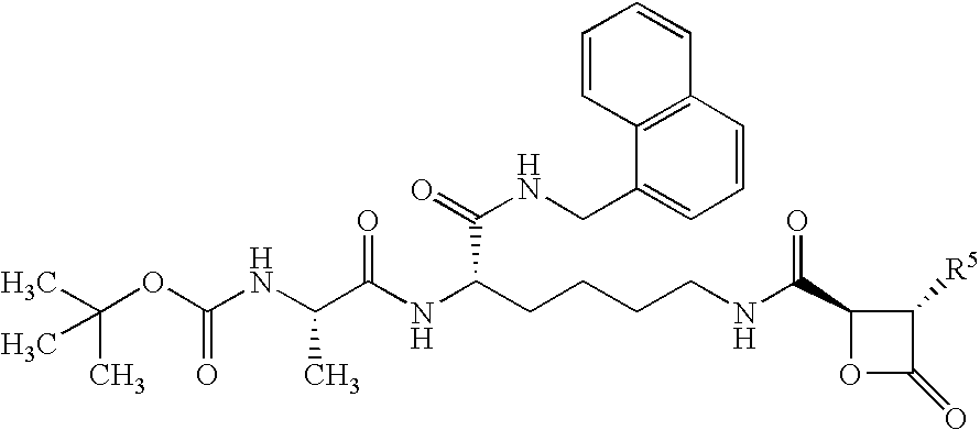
C(CCCNC(C1OC(=O)C1[R5])=O)C(NC(C(NC(OC(C)(C)C)=O)C)=O)C(NCC1=CC=CC2=C1C=CC=C2)=O
